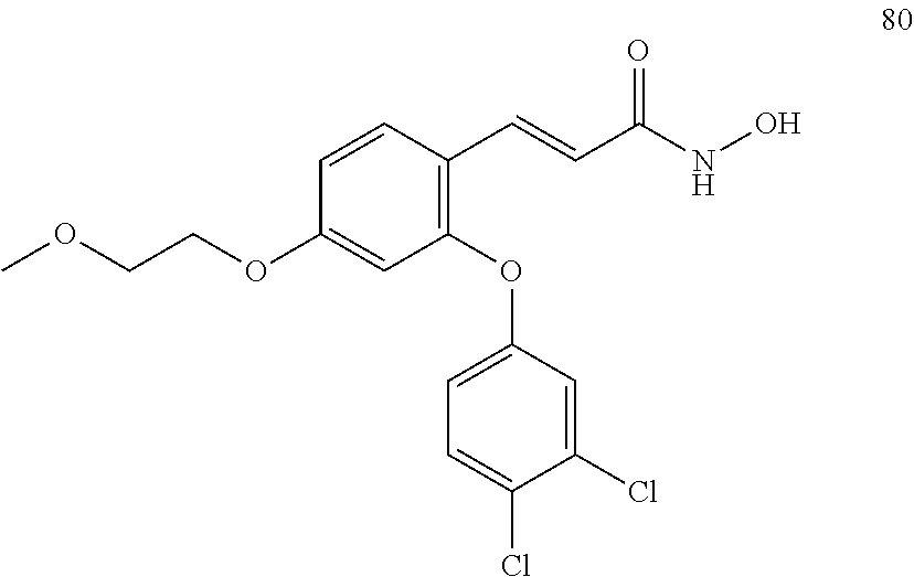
C1=CC(C=CC(NO)=O)=C(OC2=CC=C(Cl)C(Cl)=C2)C=C1OCCOC
